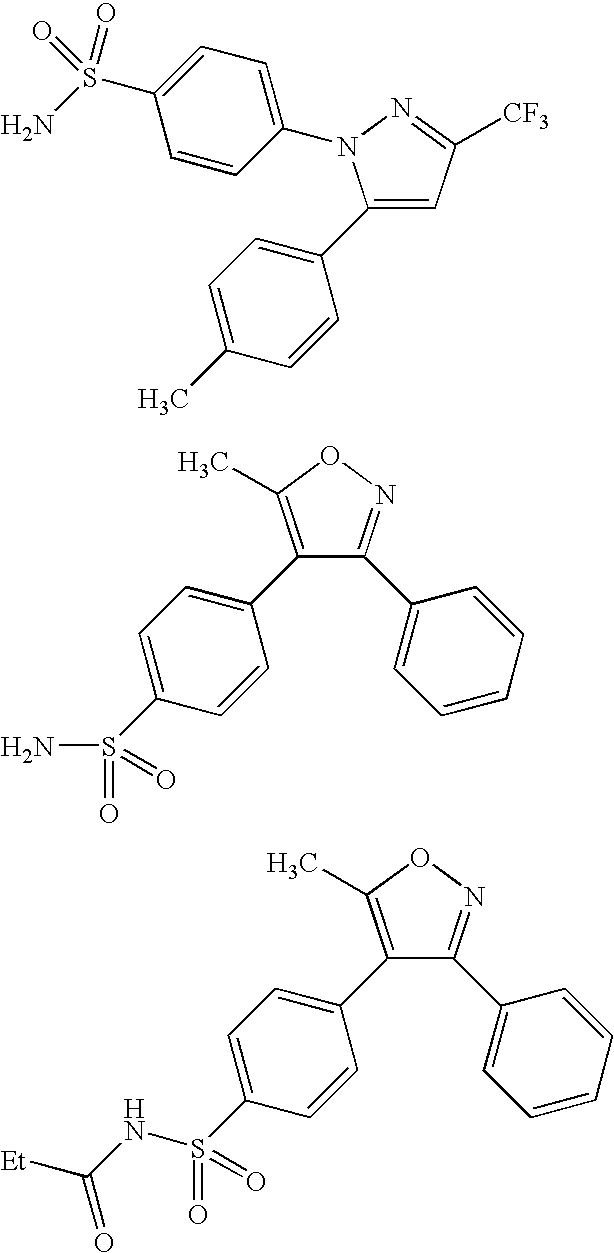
C1(C2=CC=C(C)C=C2)=CC([CF3])=NN1C1=CC=C(S(N)(=O)=O)C=C1.C1(C2=CC=C(S(=O)(N)=O)C=C2)=C(C)ON=C1C1=CC=CC=C1.C1(C2=CC=C(S(=O)(=O)NC([Et])=O)C=C2)=C(C)ON=C1C1=CC=CC=C1
